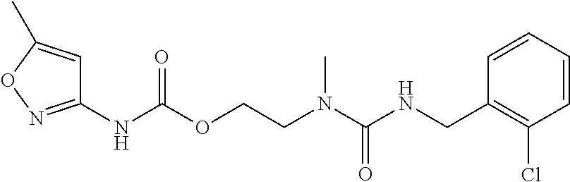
C1=CC(CNC(N(CCOC(NC2=NOC(C)=C2)=O)C)=O)=C(Cl)C=C1
